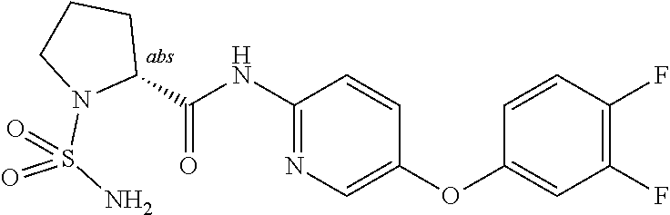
C1(C(=O)NC2=NC=C(OC3=CC(F)=C(F)C=C3)C=C2)CCCN1S(N)(=O)=O
